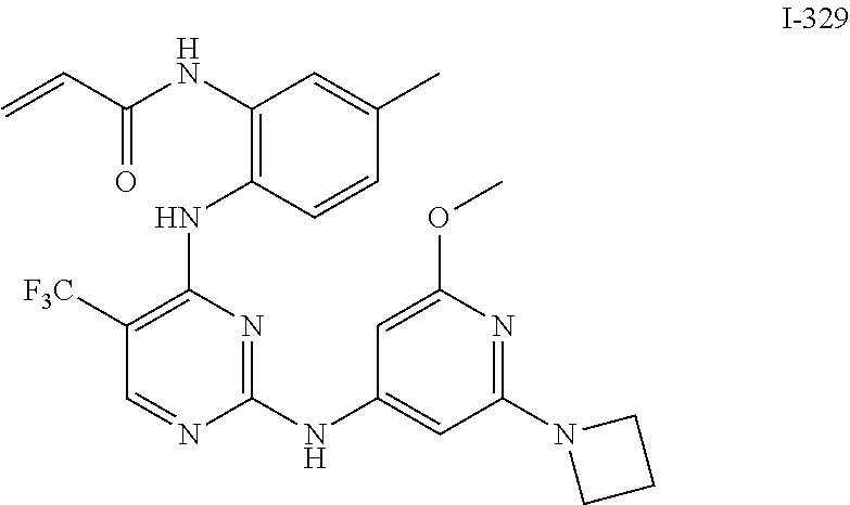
C1(NC(C=C)=O)=C(NC2=C([F3C])C=NC(NC3=CC(N4CCC4)=NC(OC)=C3)=N2)C=CC(C)=C1
